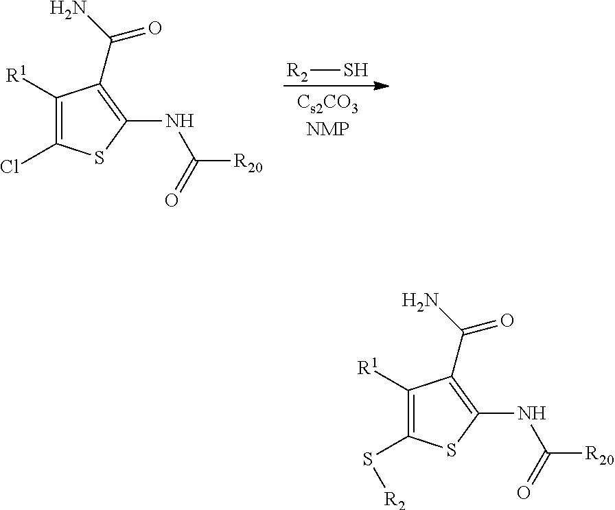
C1([R1])=C(Cl)SC(NC([R20])=O)=C1C(N)=O.[R2]S.C1([R1])=C(S[R2])SC(NC([R20])=O)=C1C(N)=O
